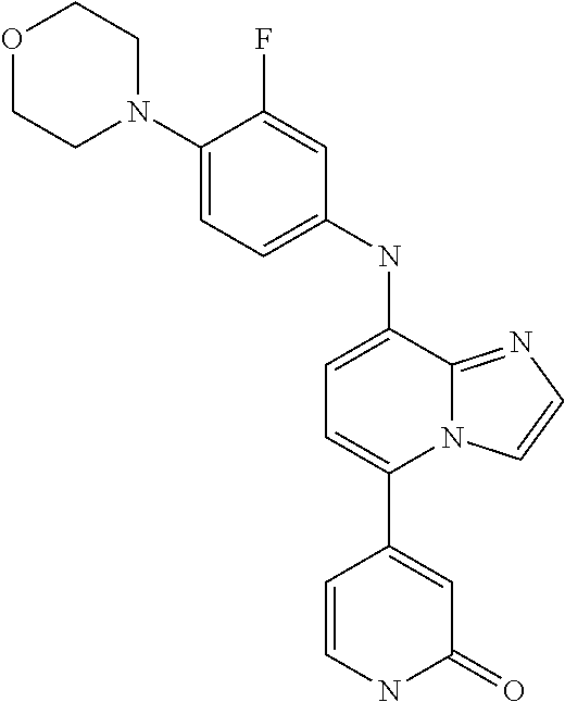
C1=CNC(=O)C=C1C1=CC=C(NC2=CC=C(N3CCOCC3)C(F)=C2)C2=NC=CN12
